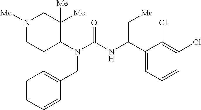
N1([Me])CCC(N(C(=O)NC(C2=CC=CC(Cl)=C2Cl)C[Me])CC2=CC=CC=C2)C([Me])([Me])C1
